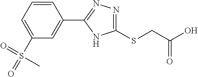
C1(S(=O)(=O)C)=CC=CC(C2=NN=C(SCC(O)=O)N2)=C1
